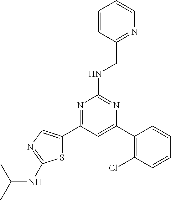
N1=C(C2=CN=C(NC(C)C)S2)C=C(C2=C(Cl)C=CC=C2)N=C1NCC1=NC=CC=C1
